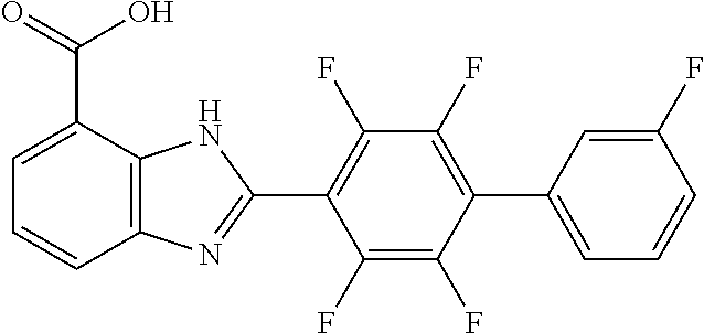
C1(F)=C(F)C(C2=CC=CC(F)=C2)=C(F)C(F)=C1C1=NC2=C(N1)C(C(O)=O)=CC=C2
